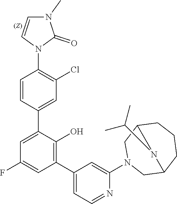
C1(C2=CC(Cl)=C(N3C(=O)N(C)C=C3)C=C2)=CC(F)=CC(C2=CC=NC(N3CC4CCCC(C3)N4CC(C)C)=C2)=C1O
